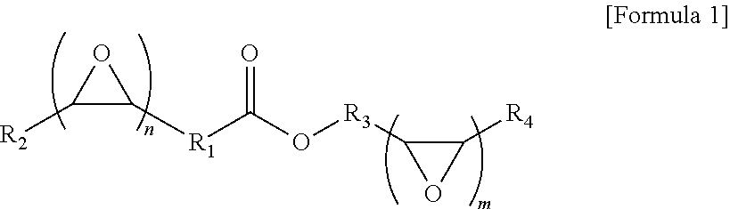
C1([R2])C([R1]C(O[R3]C2OC2[R4])=O)O1
